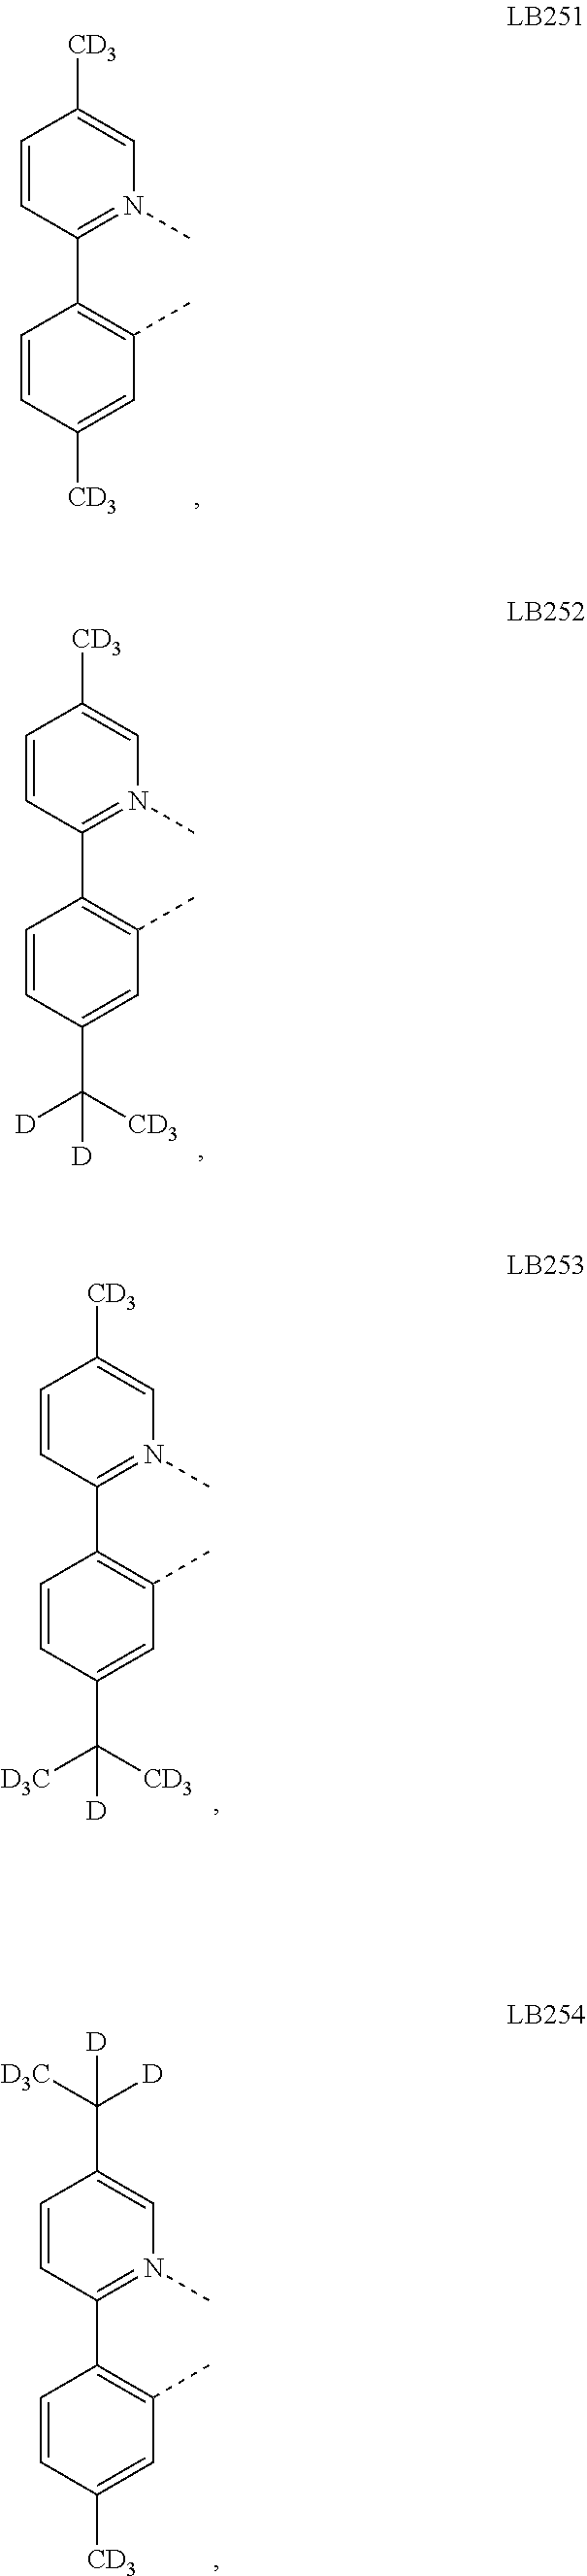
C1=CC(C2=C(C)C=C([CD3])C=C2)=N(C)C=C1[CD3].C1=CC(C2=C(C)C=C(C([D])([CD3])[D])C=C2)=N(C)C=C1[CD3].C1=CC(C2=C(C)C=C(C([D3C])([CD3])[D])C=C2)=N(C)C=C1[CD3].C1=CC(C2=C(C)C=C([CD3])C=C2)=N(C)C=C1C([D])([D3C])[D]
